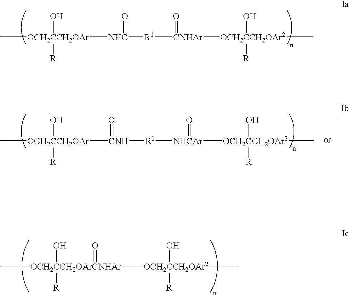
C[OCH2CCH2OAr]([NHC]([R1][CNHAr](=O)[OCH2CCH2OAr2](O)([R])C)=O)(O)[R].C[OCH2CCH2OArCNHAr]([OCH2CCH2OAr2](C)(O)[R])(=O)(O)[R].C[OCH2CCH2OAr]([CNH]([R1][NHCAr]([OCH2CCH2OAr2](C)(O)[R])=O)=O)(O)[R]
